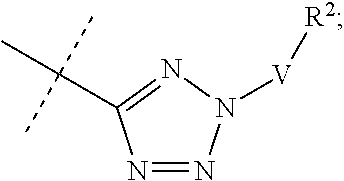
N1=NN([V][R2])N=C1C(C)(C)C
